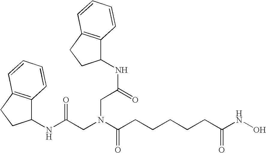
N(C(=O)CN(CC(NC1C2=C(CC1)C=CC=C2)=O)C(=O)CCCCCC(NO)=O)C1C2=C(CC1)C=CC=C2
